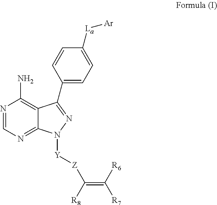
C(=C([R6])[R7])([R8])[Z][Y]N1C2=NC=NC(N)=C2C(C2=CC=C([La][Ar])C=C2)=N1
